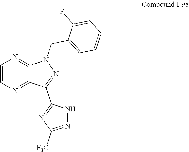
C1=CN=C2C(=N1)N(CC1=CC=CC=C1F)N=C2C1=NC([F3C])=NN1
